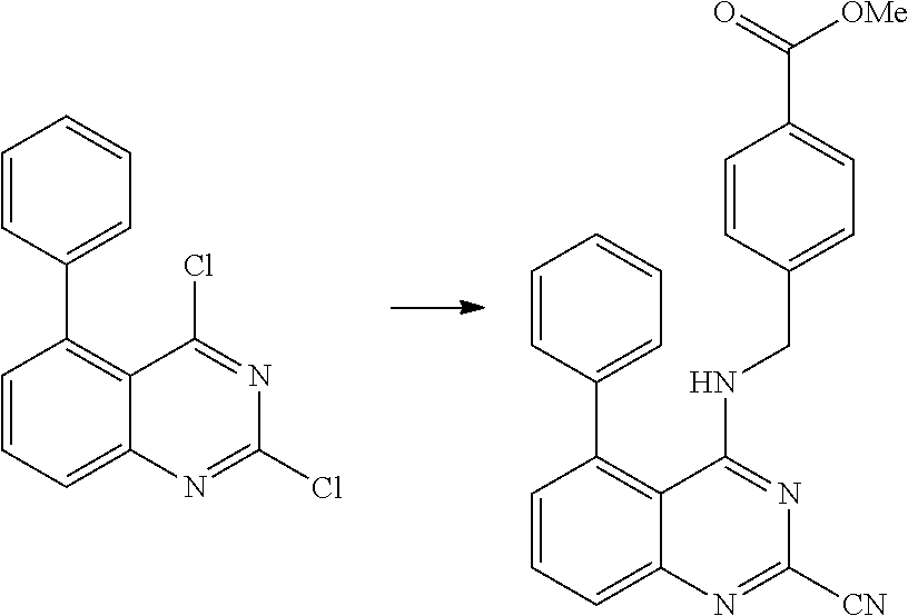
C1=CC=C2C(=C1C1=CC=CC=C1)C(Cl)=NC(Cl)=N2.C1=CC=C2C(=C1C1=CC=CC=C1)C(NCC1=CC=C(C([OMe])=O)C=C1)=NC([CN])=N2
